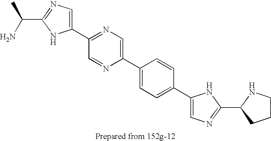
C(C1=NC=C(C2=NC=C(C3=CC=C(C4=CN=C(C5CCCN5)N4)C=C3)N=C2)N1)(C)N
